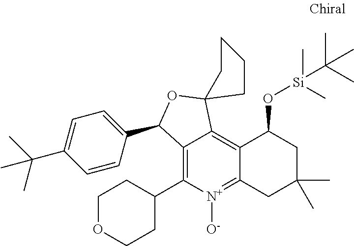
C12=C(C3CCOCC3)[N+]([O-])=C3C(=C1C1(OC2C2=CC=C(C(C)(C)C)C=C2)CCCC1)C(O[Si](C)(C(C)(C)C)C)CC(C)(C)C3
